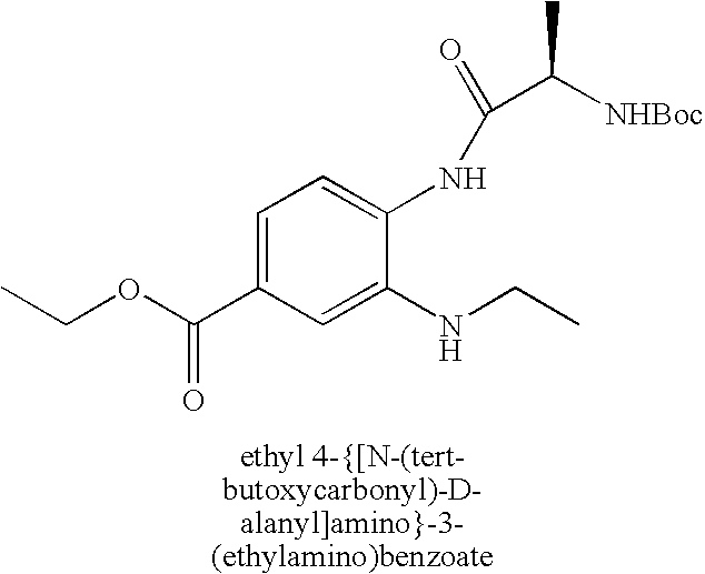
C1=C(C(OCC)=O)C=C(NCC)C(NC(=O)C([NHBoc])C)=C1
